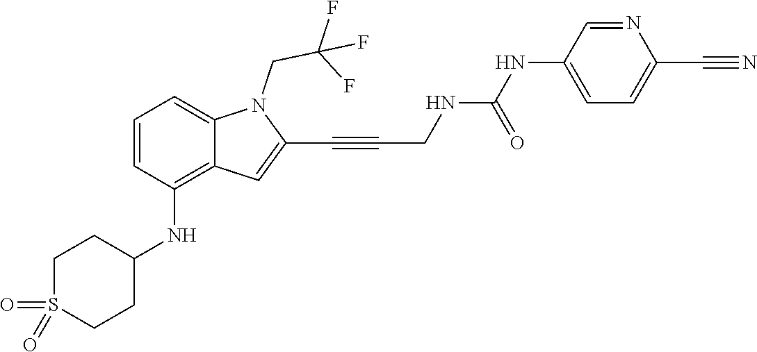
C(C#CC1=CC2=C(NC3CCS(=O)(=O)CC3)C=CC=C2N1CC(F)(F)F)NC(NC1=CC=C(C#N)N=C1)=O
